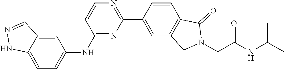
C12=CC=C(NC3=NC(C4=CC5=C(C=C4)C(=O)N(CC(NC(C)C)=O)C5)=NC=C3)C=C1C=NN2
